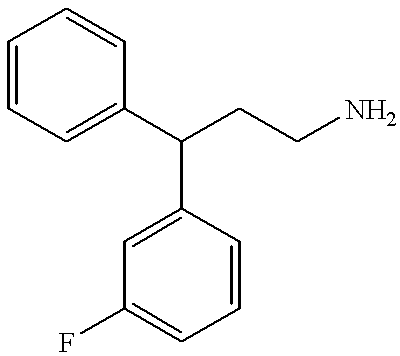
C1=CC=C(C(CCN)C2=CC(F)=CC=C2)C=C1
